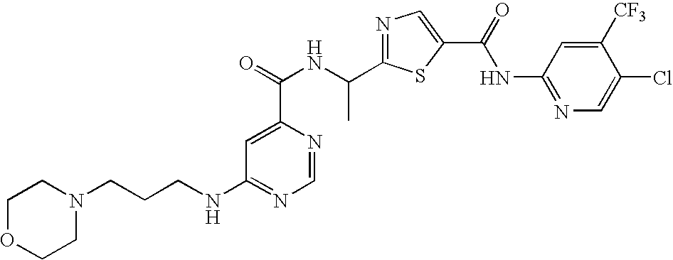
N1=C(C(NC(=O)C2=CC(NCCCN3CCOCC3)=NC=N2)C)SC(C(=O)NC2=NC=C(Cl)C([CF3])=C2)=C1
